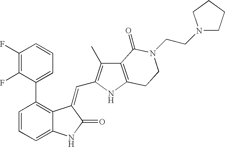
C1=CC(C2=CC=CC(F)=C2F)=C2C(=C1)NC(=O)C2=CC1=C(C)C2=C(N1)CCN(CCN1CCCC1)C2=O
